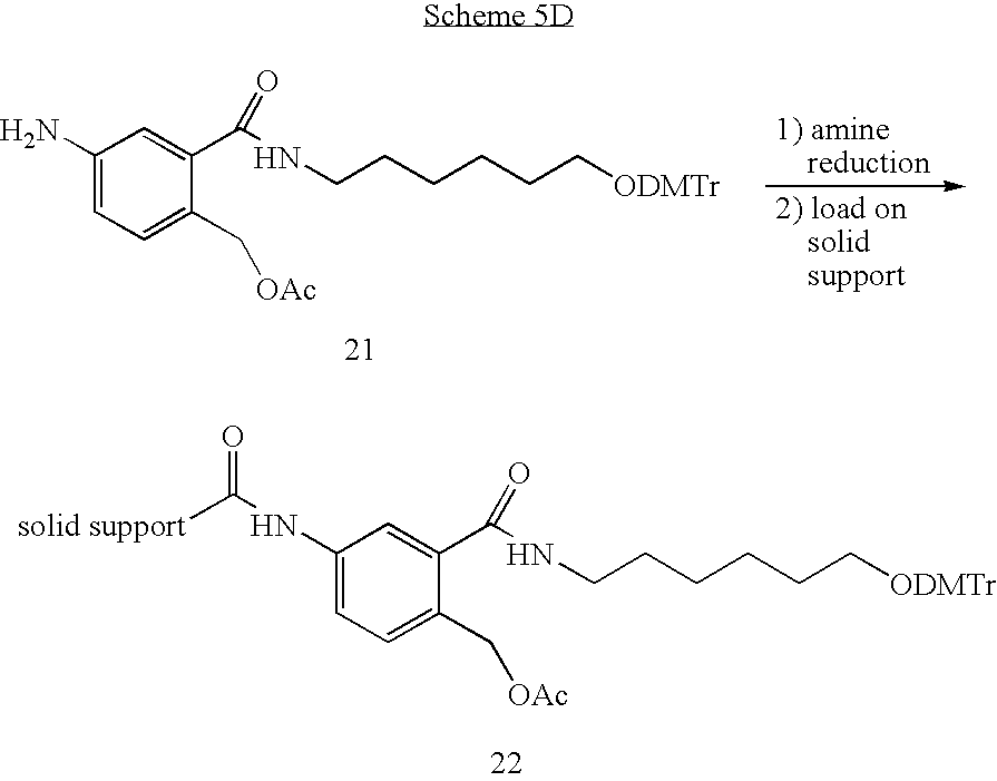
C1(N)=CC=C(C[OAc])C(C(NCCCCCC[ODMTr])=O)=C1.C1=C(NC([solid support])=O)C=C(C(NCCCCCC[ODMTr])=O)C(C[OAc])=C1
